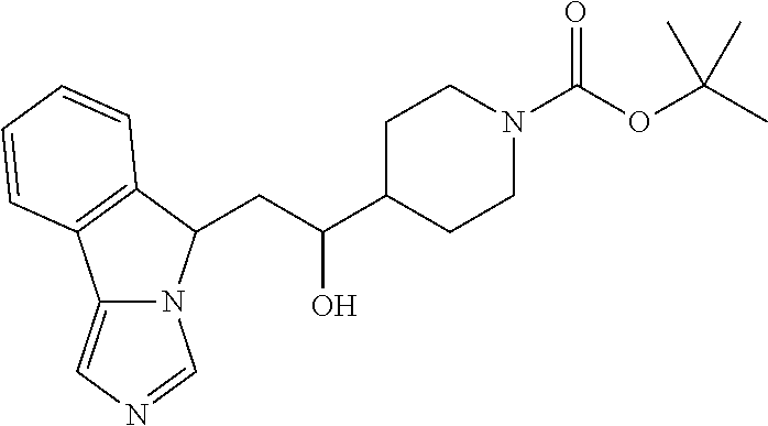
C12=CN=CN1C(CC(C1CCN(C(OC(C)(C)C)=O)CC1)O)C1=C2C=CC=C1
